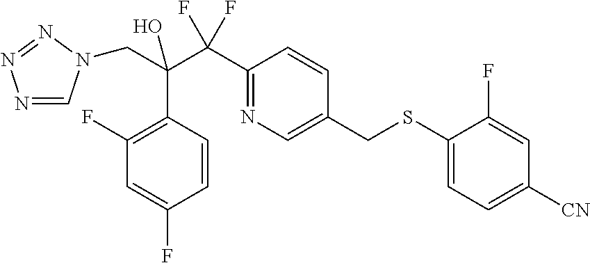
C(C(C(C1=NC=C(CSC2=CC=C([CN])C=C2F)C=C1)(F)F)(O)C1=C(F)C=C(F)C=C1)N1C=NN=N1
